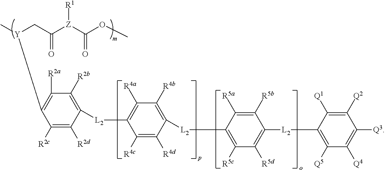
C1([R2c])=C([R2d])C([L2]C2=C([R4a])C([R4b])=C([L2]C3=C([R5c])C([R5d])=C([L2]C4=C([Q5])C([Q4])=C([Q3])C([Q2])=C4[Q1])C([R5b])=C3[R5a])C([R4d])=C2[R4c])=C([R2b])C([R2a])=C1[Y](C)CC([Z](C(OC)=O)[R1])=O
